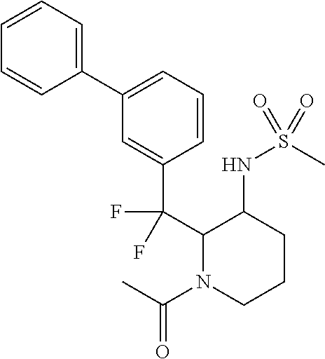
C1(C2=CC=CC(C(C3N(C(C)=O)CCCC3NS(C)(=O)=O)(F)F)=C2)=CC=CC=C1
